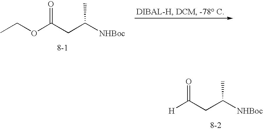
C(C)([NHBoc])CC([H])=O.C(C)([NHBoc])CC(OCC)=O
